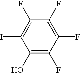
C1(O)=C(F)C(F)=C(F)C(F)=C1I
